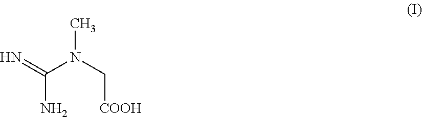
CN(C[COOH])C(=N)N
